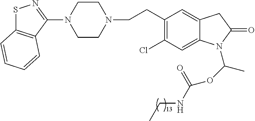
C1CN(CCC2=C(Cl)C=C3C(=C2)CC(=O)N3C(OC(NCC)=O)C)CCN1C1=NSC2=C1C=CC=C2
